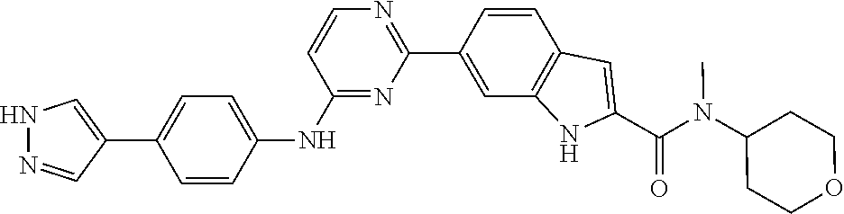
CN(C1CCOCC1)C(C1=CC2=C(N1)C=C(C1=NC=CC(NC3=CC=C(C4=CNN=C4)C=C3)=N1)C=C2)=O
